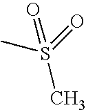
CS(=O)(C)=O
